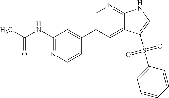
CC(NC1=NC=CC(C2=CN=C3C(=C2)C(S(C2=CC=CC=C2)(=O)=O)=CN3)=C1)=O
